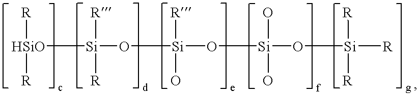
[HSiO]([R])([R])[Si](O[Si]([R])(O)O[Si](O[Si]([R])([R])[R])(O)O)([R])[R]
